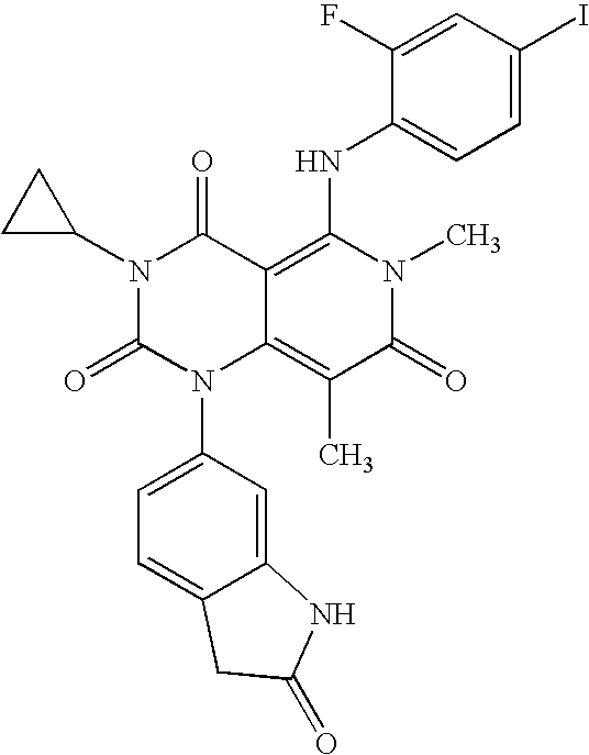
C12=CC(N3C4=C(C)C(=O)N(C)C(NC5=CC=C(I)C=C5F)=C4C(=O)N(C4CC4)C3=O)=CC=C1CC(=O)N2
